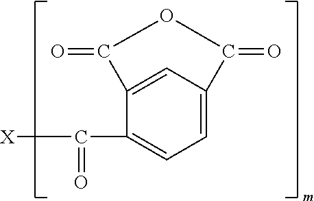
C1=C2C=C(C(C([X])=O)=C1)C(=O)OC2=O
